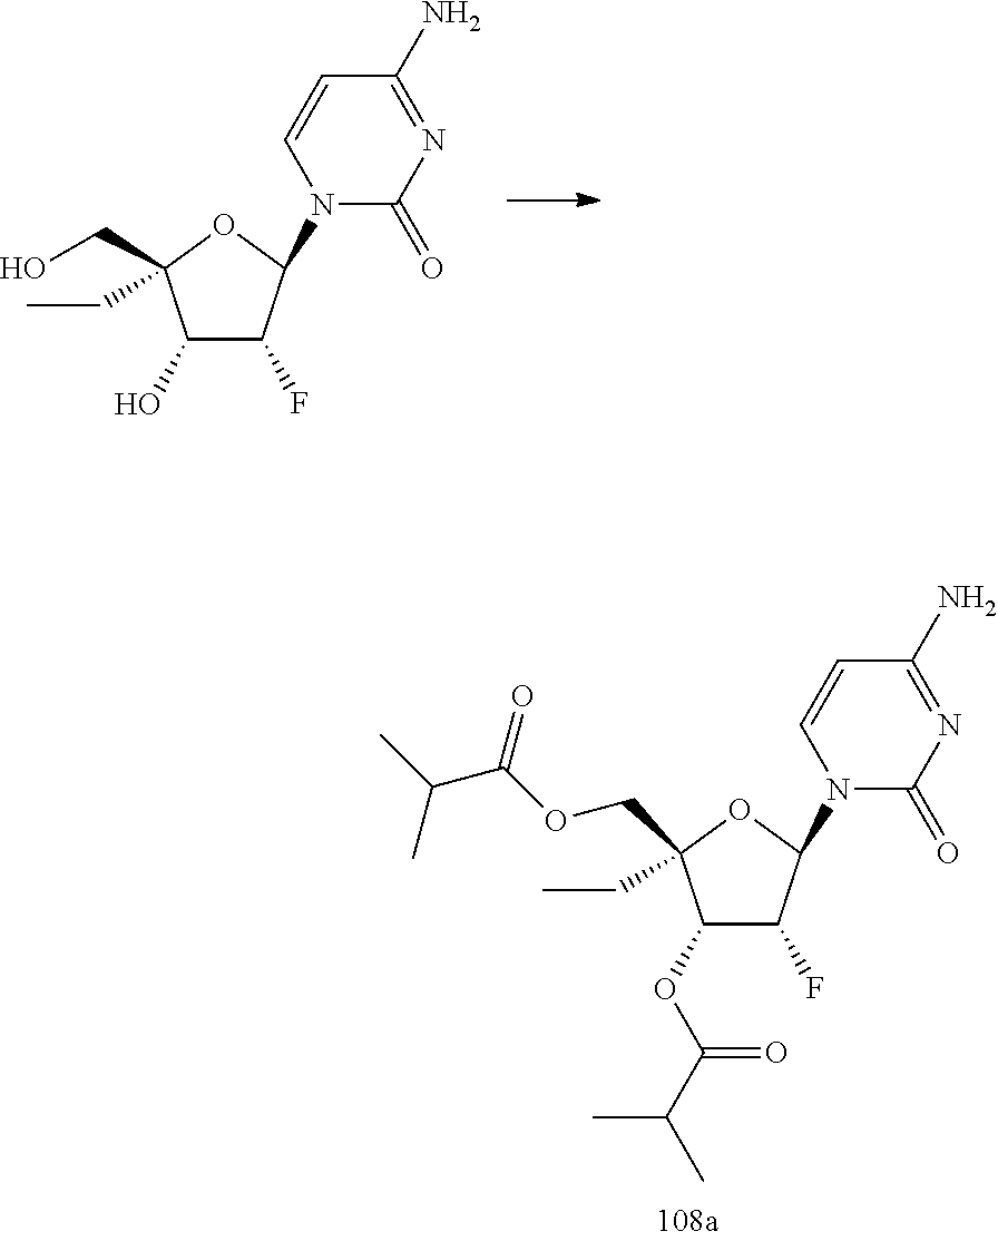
C1(OC(=O)C(C)C)C(F)C(N2C(=O)N=C(N)C=C2)OC1(CC)COC(C(C)C)=O.C1(O)C(F)C(N2C(=O)N=C(N)C=C2)OC1(CO)CC
